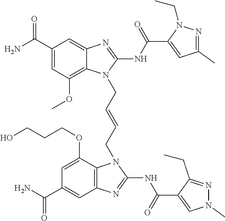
NC(C1=CC(OC)=C2C(=C1)N=C(NC(=O)C1=CC(C)=NN1CC)N2CC=CCN1C2=C(C=C(C(N)=O)C=C2OCCCO)N=C1NC(=O)C1=CN(C)N=C1CC)=O
